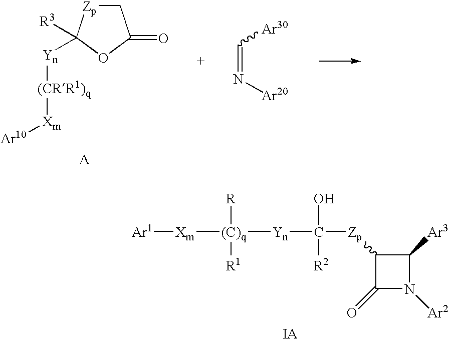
C1[Zp]C([R3])([Yn][(CRR1)q][Xm][Ar10])OC1=O.C(=N[Ar20])[Ar30].C1([Zp]C([Yn][(C)q]([Xm][Ar1])([R])[R1])(O)[R2])C(=O)N([Ar2])C1[Ar3]
